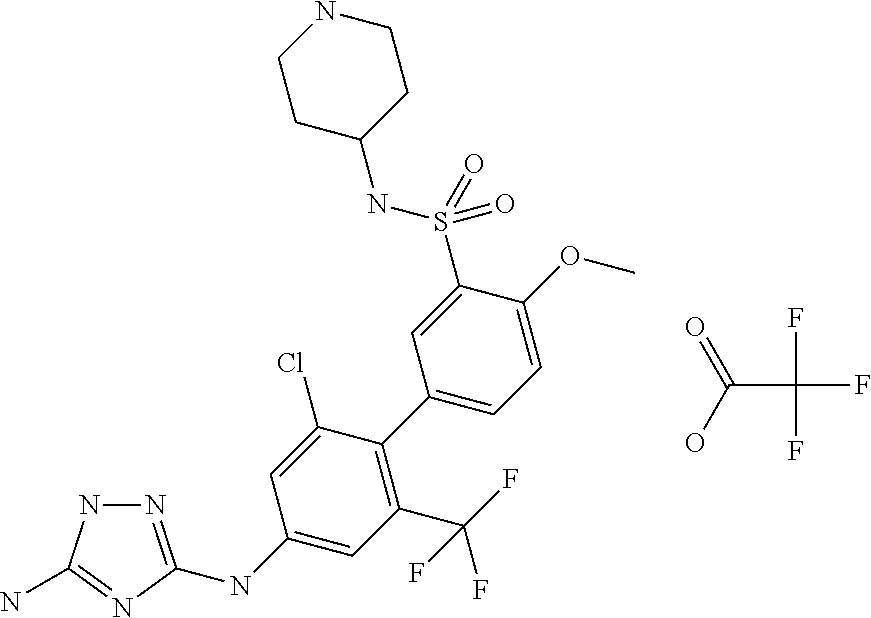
C1(C2=C(C(F)(F)F)C=C(NC3=NNC(N)=N3)C=C2Cl)=CC=C(OC)C(S(NC2CCNCC2)(=O)=O)=C1.O=C(C(F)(F)F)O
